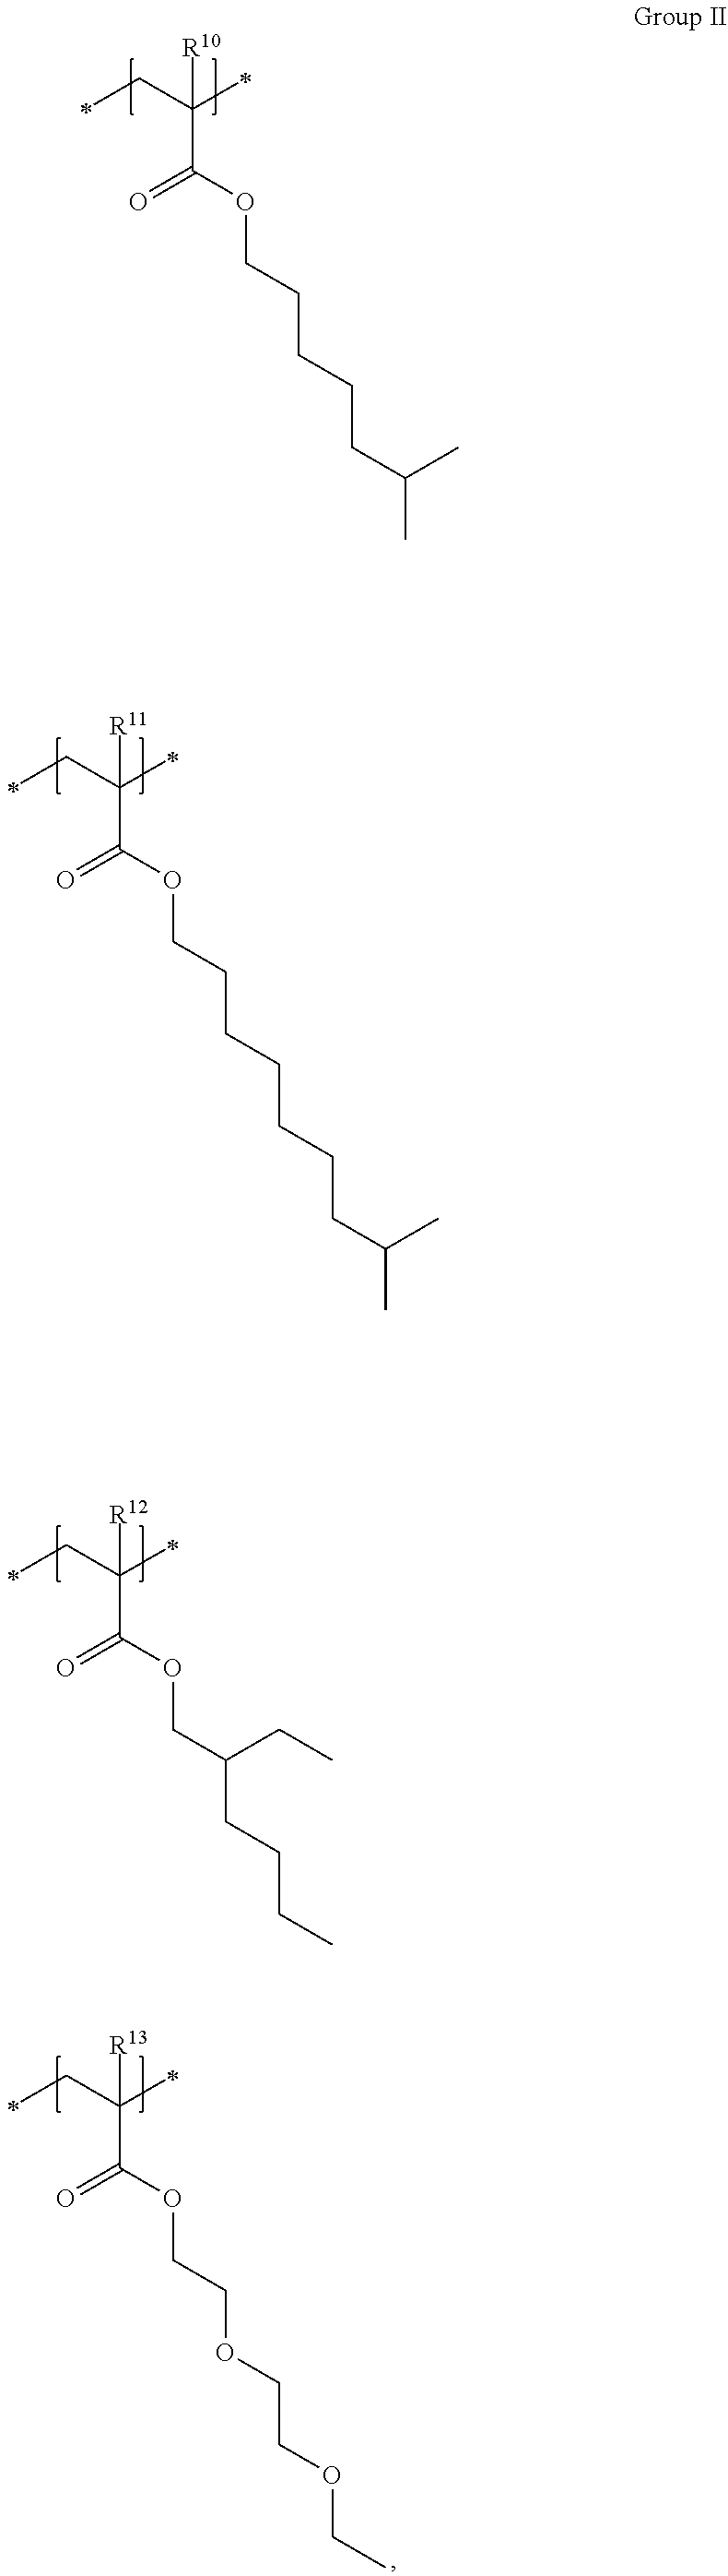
C(C([R10])(C(OCCCCCC(C)C)=O)C)C.C(C([R11])(C(OCCCCCCCC(C)C)=O)C)C.C(C([R12])(C(OCC(CCCC)CC)=O)C)C.C(C([R13])(C(OCCOCCOCC)=O)C)C
